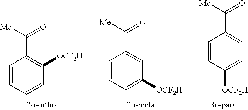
C1=CC([OCF2H])=CC=C1C(=O)[Me].C1=CC=C([OCF2H])C=C1C(=O)[Me].C1=CC=CC([OCF2H])=C1C([Me])=O
